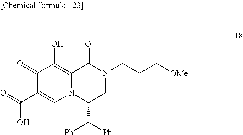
C1(C(=O)O)=CN2C(=C(O)C1=O)C(=O)N(CCC[OMe])CC2C([Ph])[Ph]
